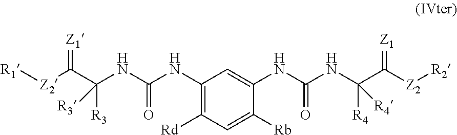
C1(NC(NC([R3])(C([Z2][R1])=[Z1])[R3])=O)=C([Rd])C=C([Rb])C(NC(NC([R4])([R4])C([Z2][R2])=[Z1])=O)=C1
